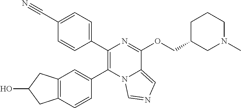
C1(C2=C(C3=CC4=C(C=C3)CC(O)C4)N3C(=CN=C3)C(OCC3CN(C)CCC3)=N2)=CC=C(C#N)C=C1
